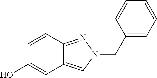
C1=CC2=NN(CC3=CC=CC=C3)C=C2C=C1O
